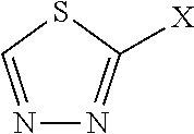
N1=CSC([X])=N1
